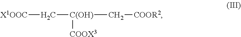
[X1OOC]C[C(OH)]([COOX3])C[COOR2]
